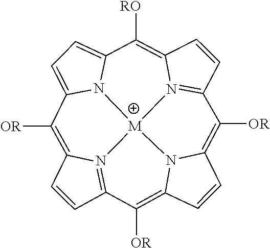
C1=CC2=N3C1=C([OR])C1=CC=C4N1[M]31N3=C(C=CC3=C4[RO])C([OR])=C3C=CC(=C2[OR])N31
